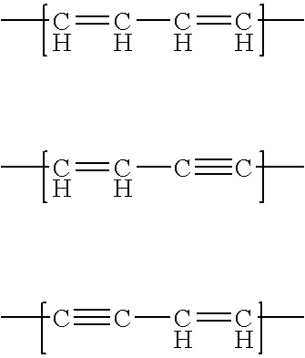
CC=CC=CC.CC=CC#CC.CC=CC#CC
